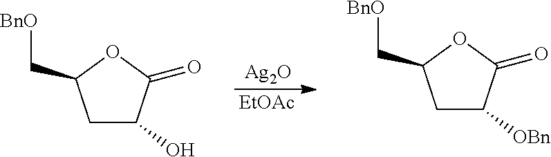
C1C([OBn])C(=O)OC1C[BnO].[EtOAc].[Ag2O].C1C(O)C(=O)OC1C[BnO]
